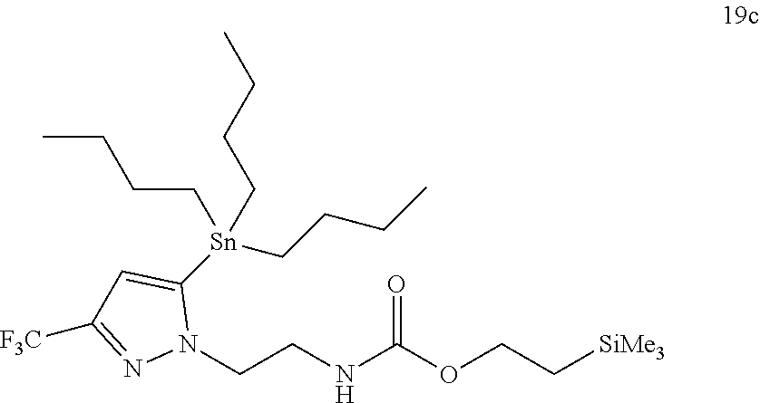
C(CNC(OCC[SiMe3])=O)N1C([Sn](CCCC)(CCCC)CCCC)=CC([F3C])=N1
